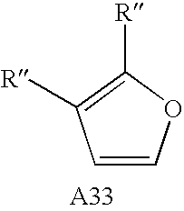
C1=COC([R])=C1[R]
